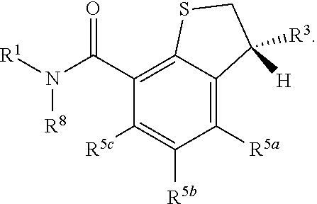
C1([R5a])=C2C(=C(C(N([R1])[R8])=O)C([R5c])=C1[R5b])SCC2([H])[R3]
